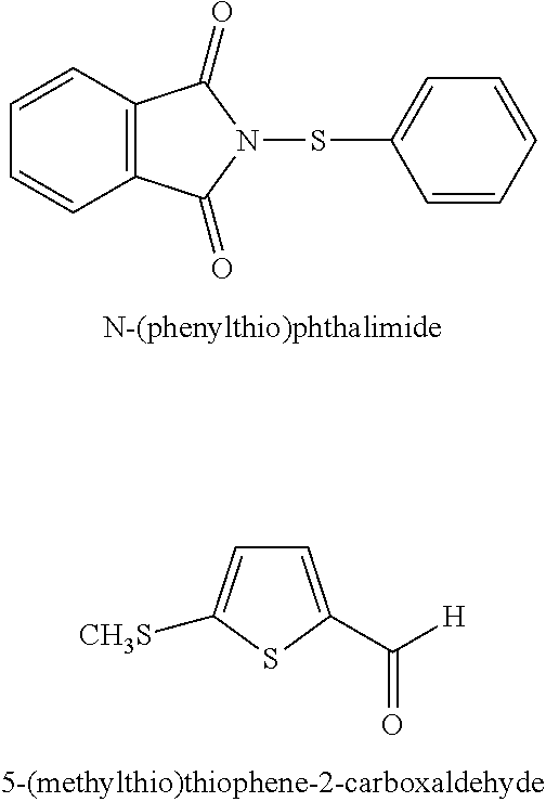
C1=CC2=C(C=C1)C(=O)N(SC1=CC=CC=C1)C2=O.C1=C(C(=O)[H])SC([CH3S])=C1
